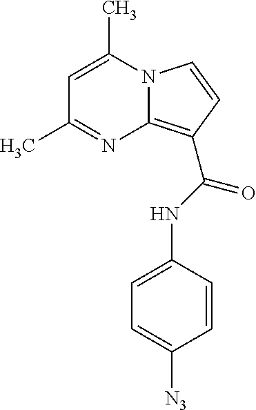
C1=C(C)N2C(=C(C(NC3=CC=C([N3])C=C3)=O)C=C2)N=C1C
